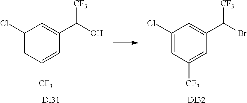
C1(Cl)=CC([CF3])=CC(C(O)[CF3])=C1.[DI31].C1(Cl)=CC([CF3])=CC(C(Br)[CF3])=C1.[DI32]
